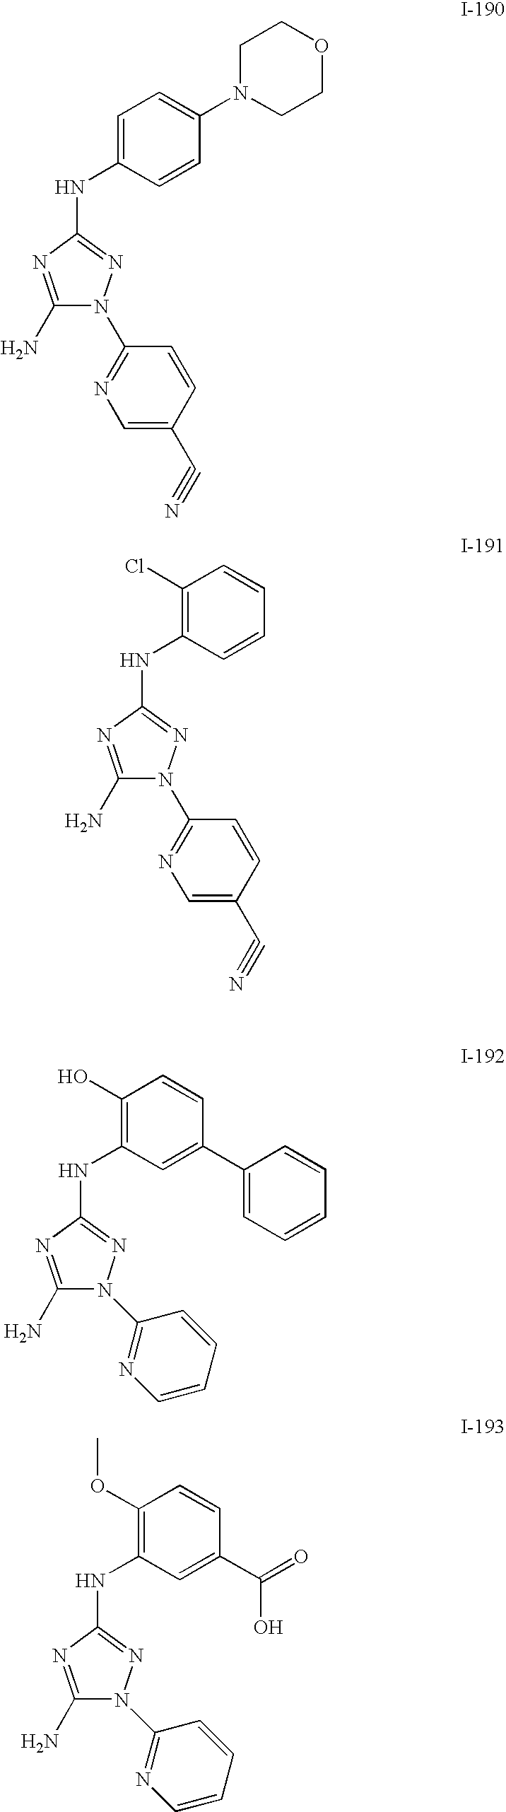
C1(N)=NC(NC2=CC=C(N3CCOCC3)C=C2)=NN1C1=NC=C(C#N)C=C1.C1(N)=NC(NC2=C(Cl)C=CC=C2)=NN1C1=NC=C(C#N)C=C1.C1(N)=NC(NC2=C(O)C=CC(C3=CC=CC=C3)=C2)=NN1C1=NC=CC=C1.C1(N)=NC(NC2=C(OC)C=CC(C(=O)O)=C2)=NN1C1=NC=CC=C1
